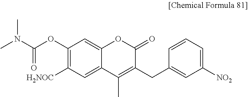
C12=CC([H2NOC])=C(OC(N(C)C)=O)C=C1OC(=O)C(CC1=CC([NO2])=CC=C1)=C2C
